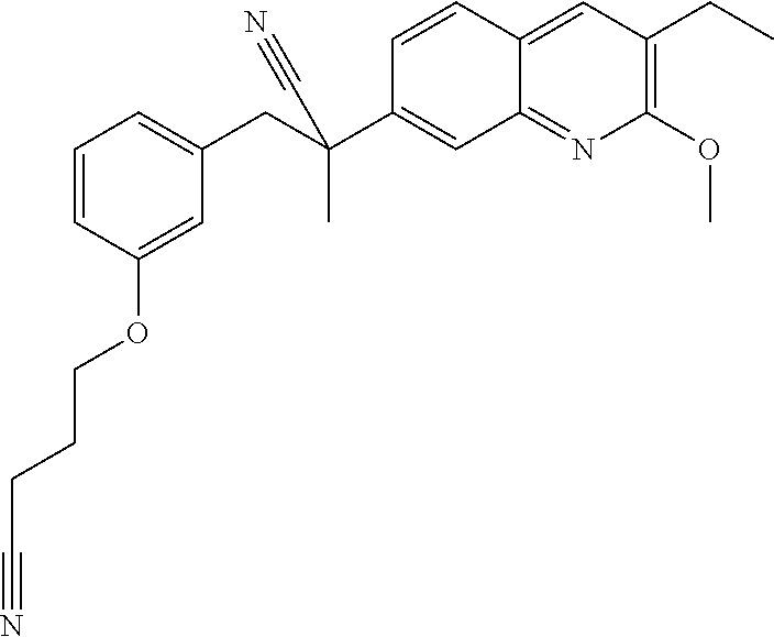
C12=NC(OC)=C(CC)C=C1C=CC(C(CC1=CC=CC(OCCCC#N)=C1)(C)C#N)=C2
